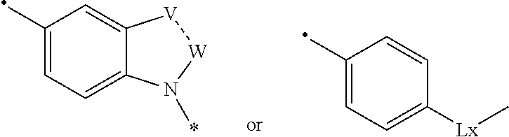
C1(C)=CC=C2C(=C1)[V][W]N2*.C1(C)=CC=C([Lx]C)C=C1
